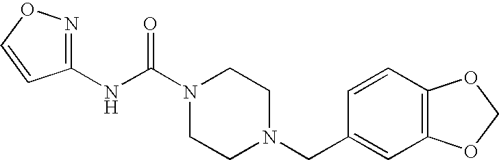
N(C(N1CCN(CC2=CC3=C(C=C2)OCO3)CC1)=O)C1=NOC=C1
